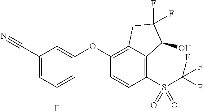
C1(OC2=C3C(=C(S(C(F)(F)F)(=O)=O)C=C2)C(O)C(F)(F)C3)=CC(C#N)=CC(F)=C1
